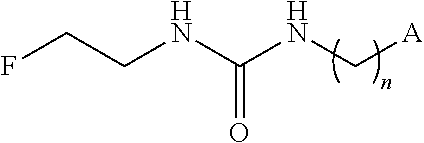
FCCNC(NC[A])=O
